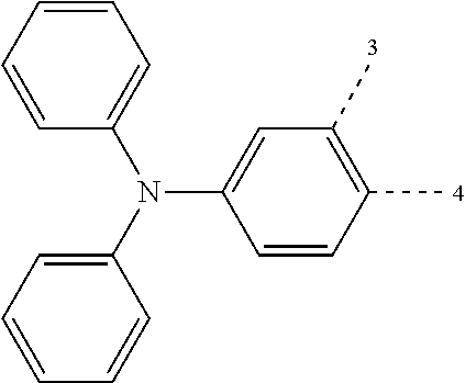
C1(N(C2=CC=CC=C2)C2=CC(C)=C(C)C=C2)=CC=CC=C1
